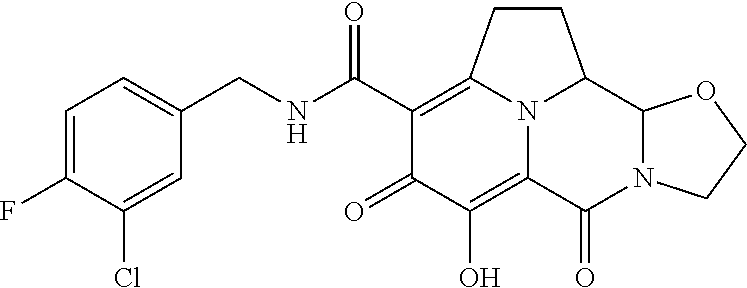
C1=C(F)C(Cl)=CC(CNC(C2=C3CCC4C5N(C(=O)C(=C(O)C2=O)N34)CCO5)=O)=C1
